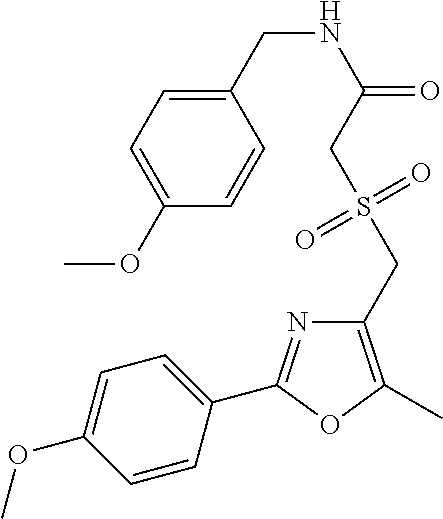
C1=CC(C2=NC(CS(=O)(=O)CC(=O)NCC3=CC=C(OC)C=C3)=C(C)O2)=CC=C1OC
